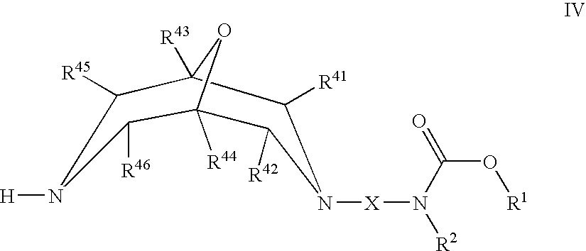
O1C2([R43])C([R41])N([X]N([R2])C(O[R1])=O)C([R42])C1([R44])C([R46])N([H])C2[R45]
